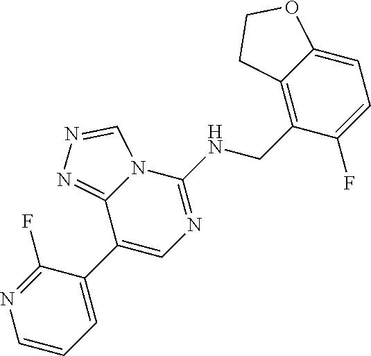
C1=CC=C(C2=CN=C(NCC3=C4C(=CC=C3F)OCC4)N3C2=NN=C3)C(F)=N1
